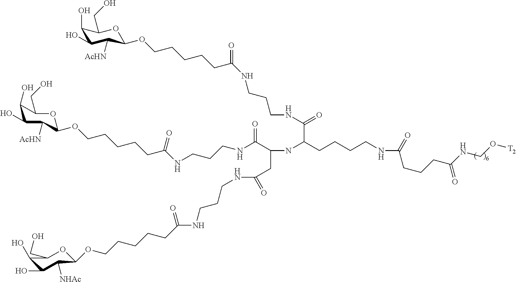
O(C1C([AcHN])C(O)C(O)C(CO)O1)CCCCCC(NCCCNC(C(NC(C(NCCCNC(CCCCCOC1OC(CO)C(O)C(O)C1[AcHN])=O)=O)CCCCNC(=O)CCCC(=O)NCO[T2])CC(NCCCNC(=O)CCCCCOC1C([NHAc])C(O)C(O)C(CO)O1)=O)=O)=O
